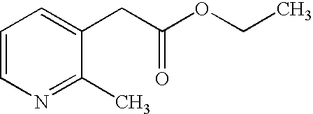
C1=CN=C(C)C(CC(=O)OCC)=C1
